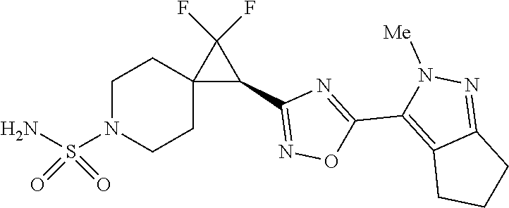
C12=C(C3=NC(C4C(F)(F)C45CCN(S(=O)(=O)N)CC5)=NO3)N([Me])N=C1CCC2
